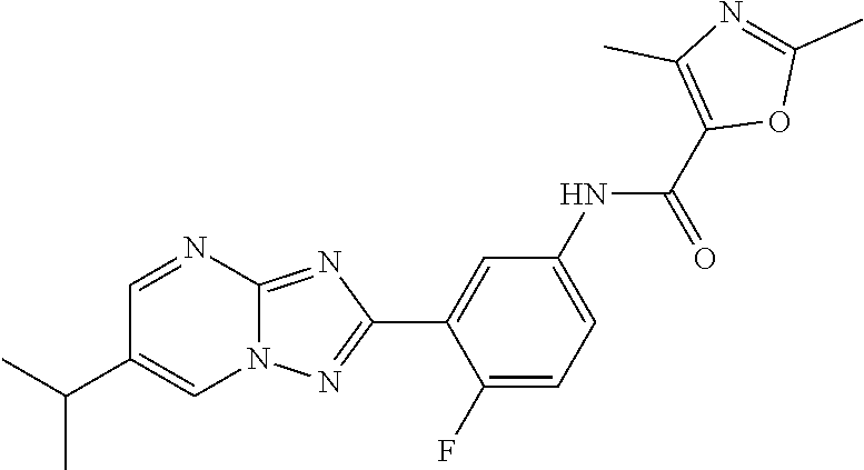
C1(F)=CC=C(NC(C2=C(C)N=C(C)O2)=O)C=C1C1=NN2C(=N1)N=CC(C(C)C)=C2
